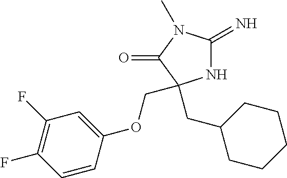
N1C(=N)N(C)C(=O)C1(CC1CCCCC1)COC1=CC(F)=C(F)C=C1
